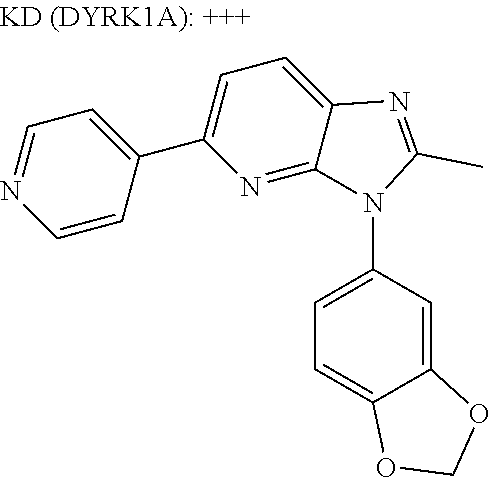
C1=C(N2C3=NC(C4=CC=NC=C4)=CC=C3N=C2C)C=C2C(=C1)OCO2
